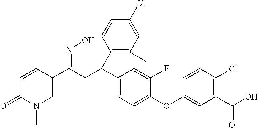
C1(C(CC(C2=CN(C)C(=O)C=C2)=NO)C2=C(C)C=C(Cl)C=C2)=CC=C(OC2=CC(C(O)=O)=C(Cl)C=C2)C(F)=C1
